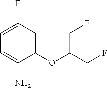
C1=C(F)C=C(OC(CF)CF)C(N)=C1
